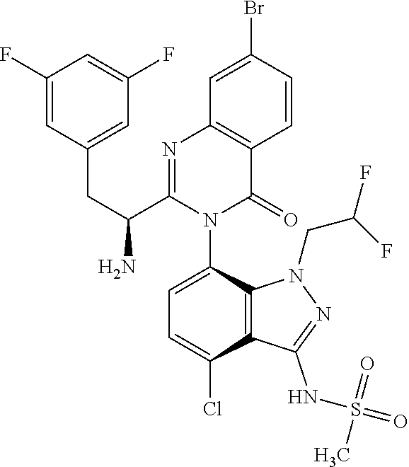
C1(F)=CC(CC(C2=NC3=C(C(=O)N2C2=CC=C(Cl)C4=C2N(CC(F)F)N=C4NS(=O)(=O)C)C=CC(Br)=C3)N)=CC(F)=C1
